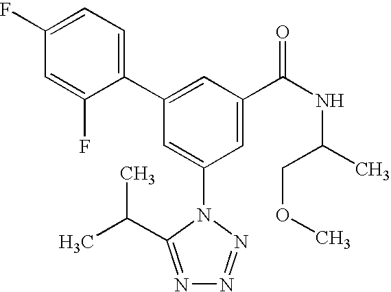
C1(C2=CC(C(NC(C)COC)=O)=CC(N3C(C(C)C)=NN=N3)=C2)=CC=C(F)C=C1F
